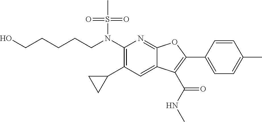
C(CN(C1=C(C2CC2)C=C2C(=N1)OC(C1=CC=C(C)C=C1)=C2C(NC)=O)S(C)(=O)=O)CCCO
